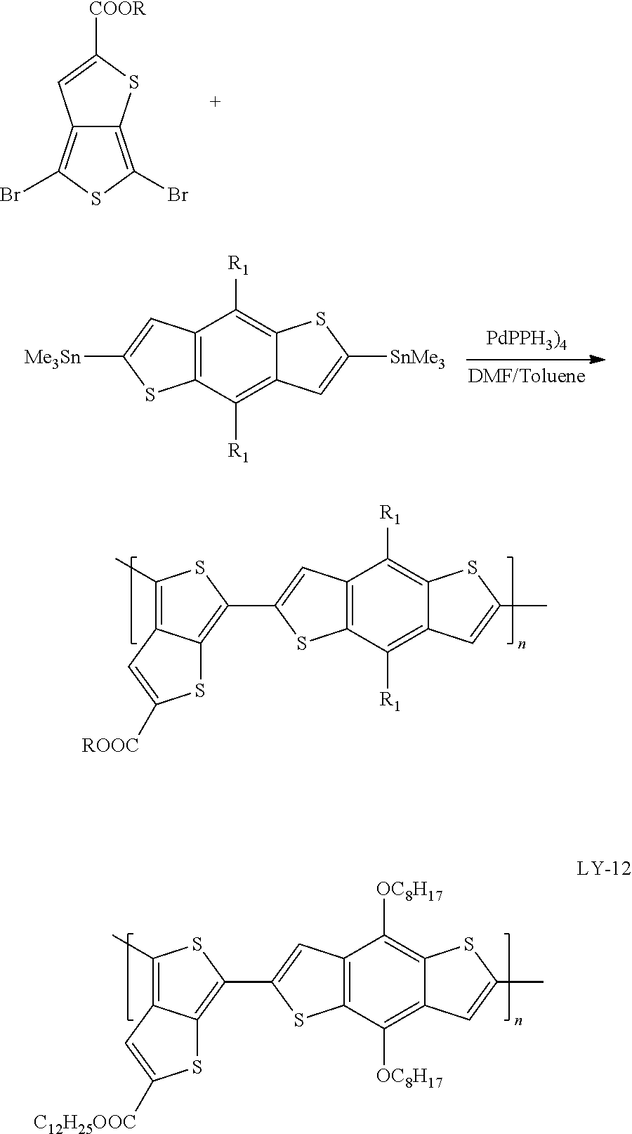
C12=C(Br)SC(Br)=C1SC([COOR])=C2.C12=C(C([R1])=C3C(=C1[R1])SC(C)=C3)SC(C1=C3C(=C(C)S1)C=C([ROOC])S3)=C2.C12=C(C([OC8H17])=C3C(=C1[OC8H17])SC(C)=C3)SC(C1=C3C(=C(C)S1)C=C([C12H25OOC])S3)=C2.C12=C(C([R1])=C3C(=C1[R1])SC([SnMe3])=C3)SC([Me3Sn])=C2
